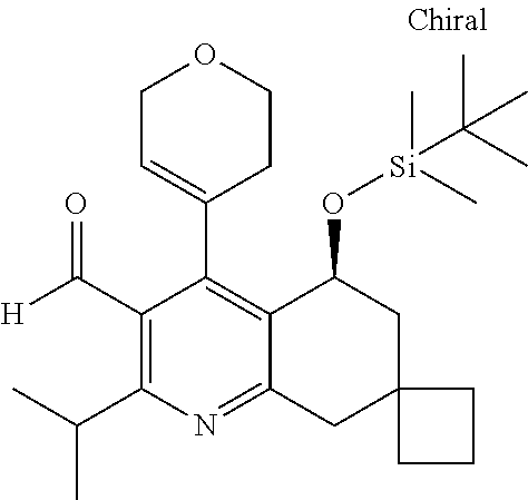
C1(C(=O)[H])=C(C(C)C)N=C2C(=C1C1=CCOCC1)C(O[Si](C(C)(C)C)(C)C)CC1(C2)CCC1
